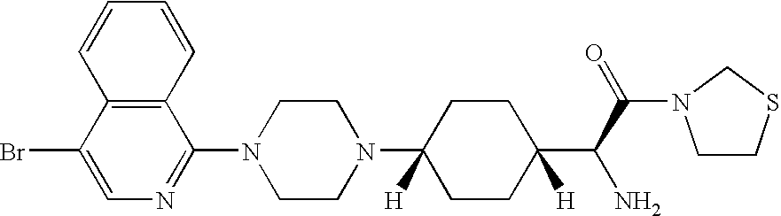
C1CN(C2([H])CCC(C(C(N3CCSC3)=O)N)([H])CC2)CCN1C1=NC=C(Br)C2=C1C=CC=C2
